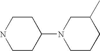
C1CC(N2CCCC(C)C2)CCN1
